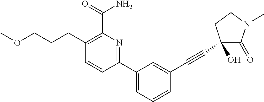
C1(CCCOC)=C(C(=O)N)N=C(C2=CC=CC(C#CC3(O)C(=O)N(C)CC3)=C2)C=C1
